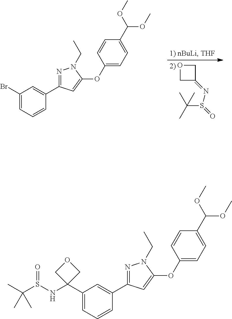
C1OCC1=NS(=O)C(C)(C)C.C1(Br)=CC=CC(C2=NN(CC)C(OC3=CC=C(C(OC)OC)C=C3)=C2)=C1.C1(C2(NS(C(C)(C)C)=O)COC2)=CC=CC(C2=NN(CC)C(OC3=CC=C(C(OC)OC)C=C3)=C2)=C1
